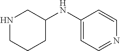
C1(NC2CCCNC2)=CC=NC=C1
